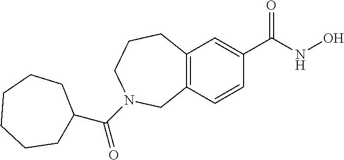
C12=C(C=C(C(=O)NO)C=C1)CCCN(C(=O)C1CCCCCC1)C2
